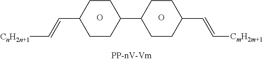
O.O.C1CC(C=C[CmH2m+1])CCC1C1CCC(C=C[CnH2n+1])CC1
